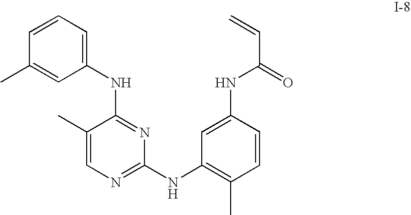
C1(NC2=C(C)C=CC(NC(=O)C=C)=C2)=NC=C(C)C(NC2=CC=CC(C)=C2)=N1
